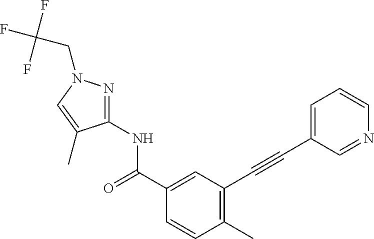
C1(C)=C(C#CC2=CC=CN=C2)C=C(C(NC2=NN(CC(F)(F)F)C=C2C)=O)C=C1
